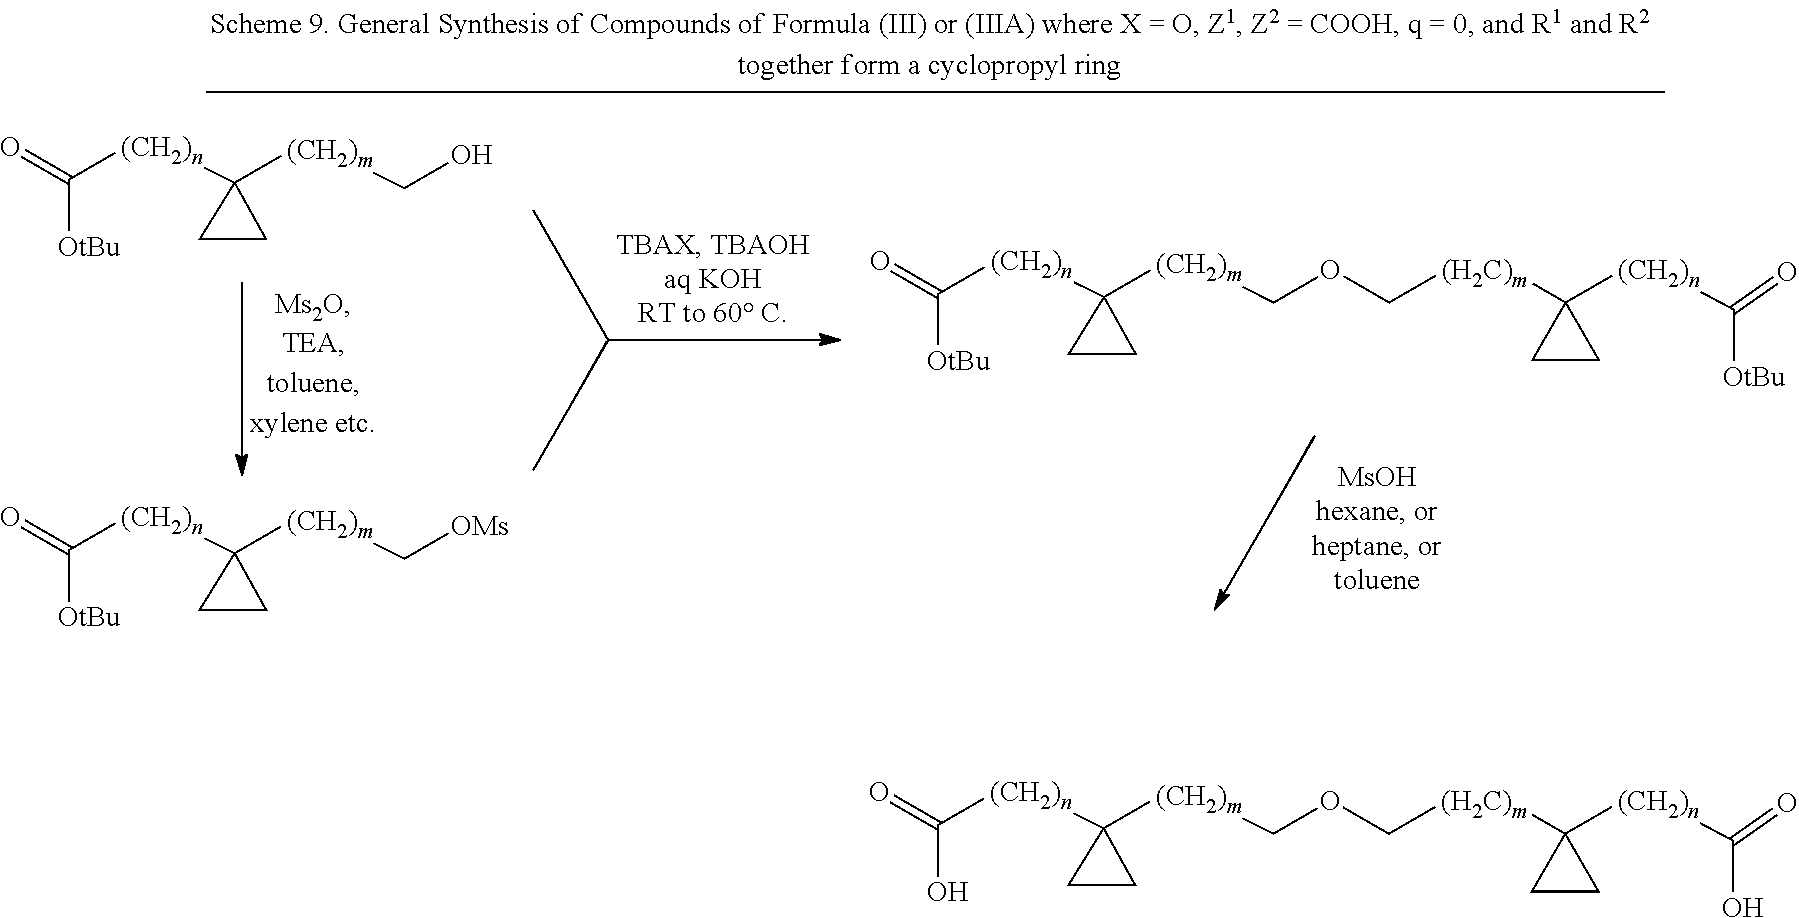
O=C([OtBu])[(CH2)n]C1([(CH2)m]CO)CC1.O=C([OtBu])[(CH2)n]C1([(CH2)m]C[OMs])CC1.O=C([OtBu])[(CH2)n]C1([(CH2)m]COC[(H2C)m]C2([(CH2)n]C([OtBu])=O)CC2)CC1.O=C(O)[(CH2)n]C1([(CH2)m]COC[(H2C)m]C2([(CH2)n]C(O)=O)CC2)CC1
